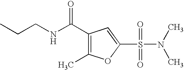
C1(C(=O)NCCC)=C(C)OC(S(=O)(=O)N(C)C)=C1
